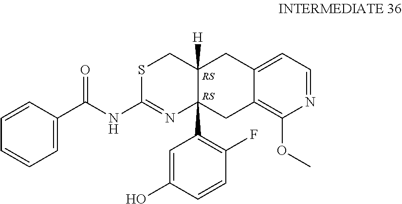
S1C(NC(C2=CC=CC=C2)=O)=NC2(C3=C(F)C=CC(O)=C3)C([H])(C1)CC1=CC=NC(OC)=C1C2
